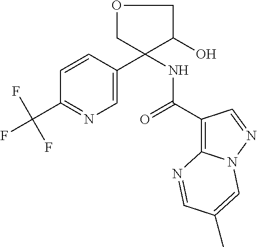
C1=C(C2(NC(C3=C4N(N=C3)C=C(C)C=N4)=O)C(O)COC2)C=CC(C(F)(F)F)=N1
